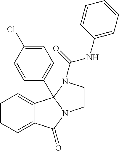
C12=CC=CC=C1C1(C3=CC=C(Cl)C=C3)N(C2=O)CCN1C(=O)NC1=CC=CC=C1
